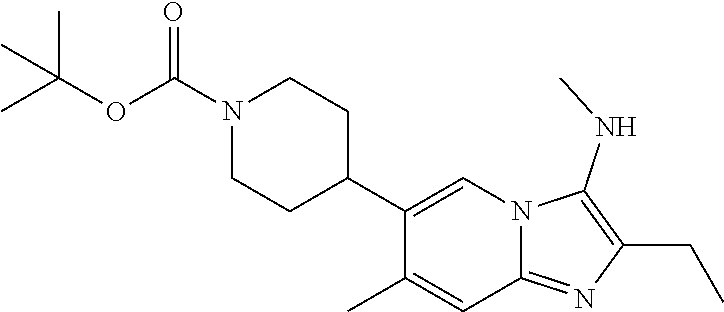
C1(C2=CN3C(=NC(CC)=C3NC)C=C2C)CCN(C(OC(C)(C)C)=O)CC1
